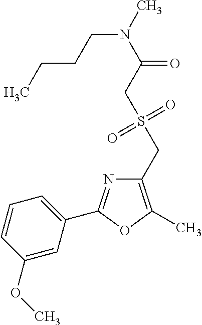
C1(CS(=O)(=O)CC(=O)N(C)CCCC)=C(C)OC(C2=CC=CC(OC)=C2)=N1
